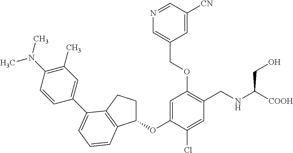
C1=C(OC2CCC3=C2C=CC=C3C2=CC(C)=C(N(C)C)C=C2)C(Cl)=CC(CNC([COOH])CO)=C1OCC1=CN=CC([CN])=C1
